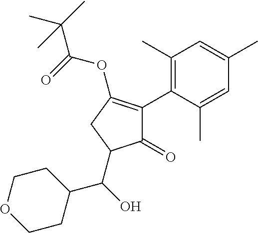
C1(=O)C(C2=C(C)C=C(C)C=C2C)=C(OC(=O)C(C)(C)C)CC1C(C1CCOCC1)O
